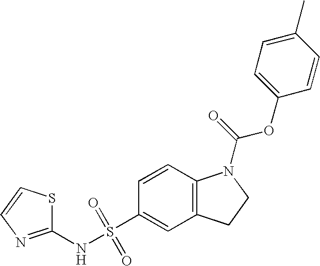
C1=CC2=C(C=C1S(NC1=NC=CS1)(=O)=O)CCN2C(=O)OC1=CC=C(C)C=C1
